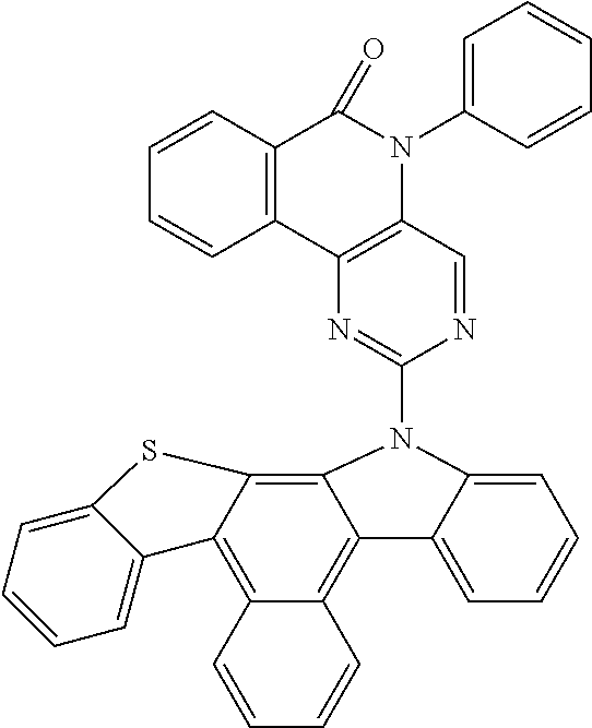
C12=C3C(=C4C(=C1C1=CC=CC=C1N2C1=NC2=C(C=N1)N(C1=CC=CC=C1)C(=O)C1=C2C=CC=C1)C=CC=C4)C1=CC=CC=C1S3
